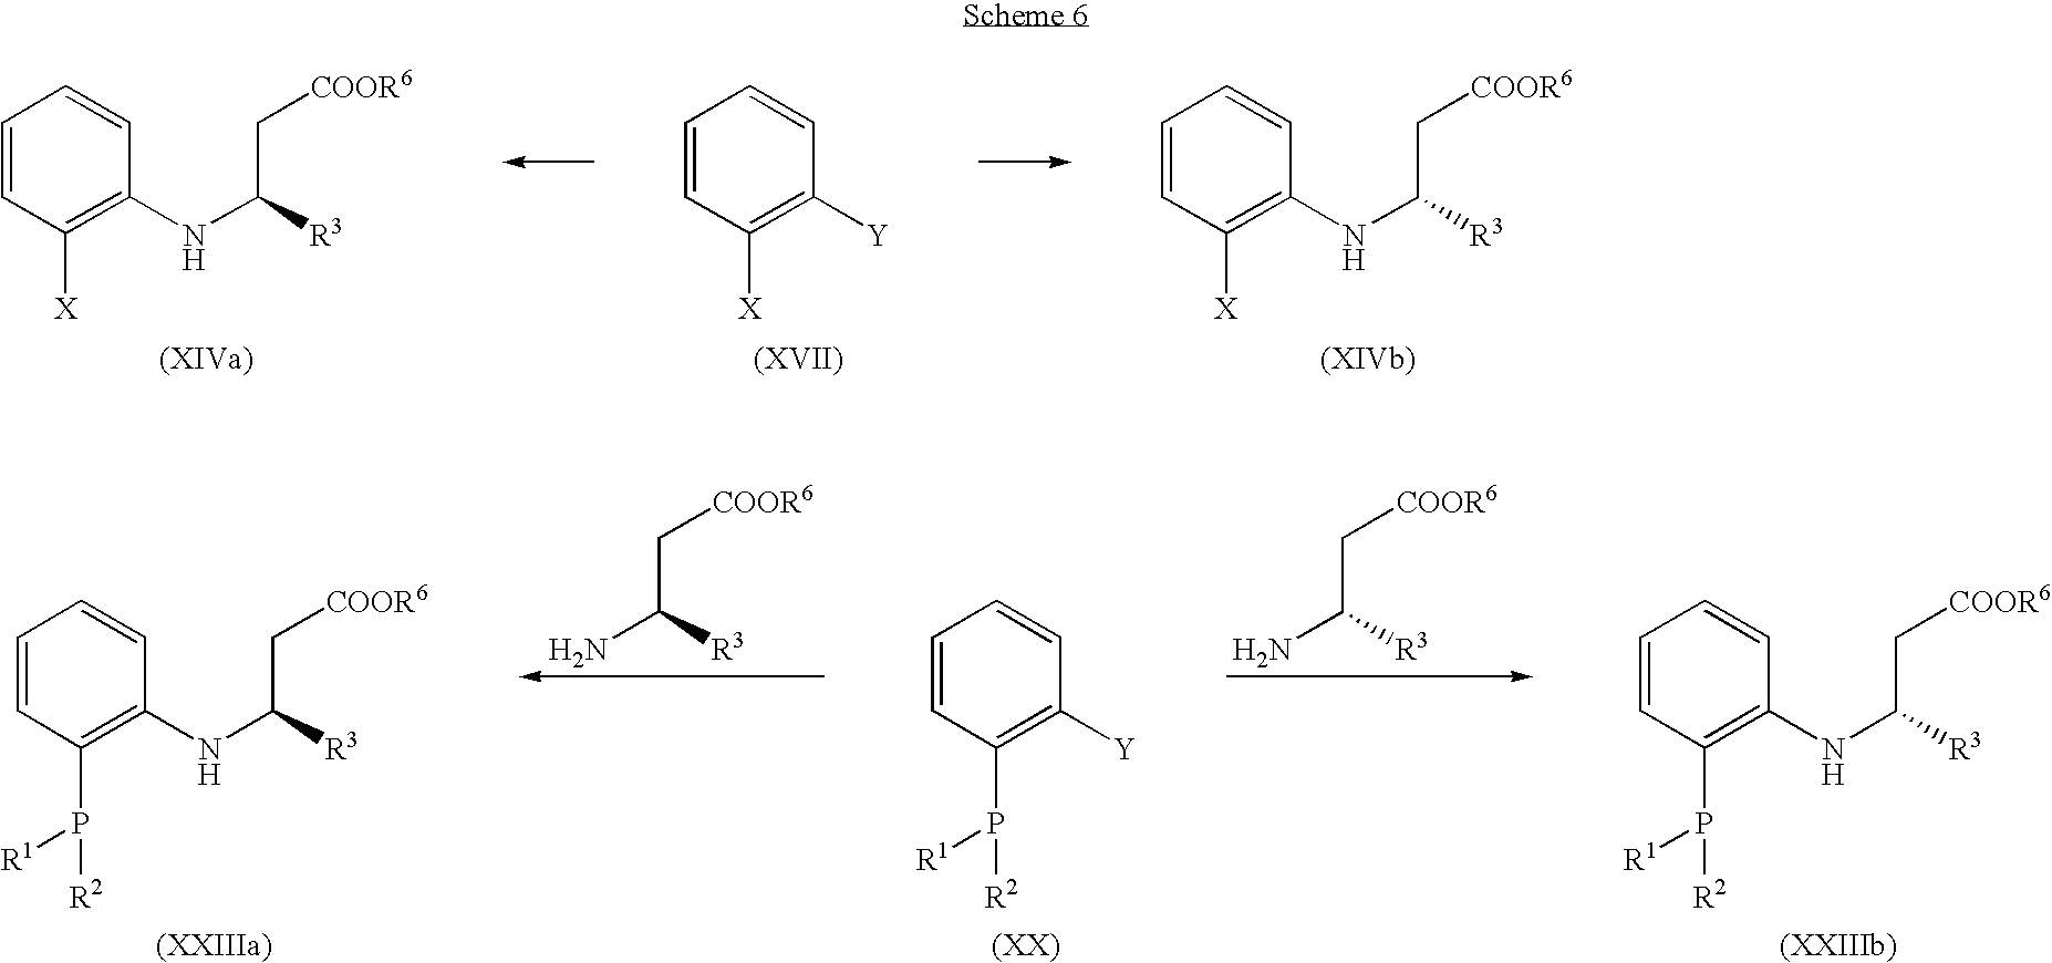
C1=CC([X])=C(NC([R3])C[COOR6])C=C1.C1=CC([X])=C([Y])C=C1.C1=CC([X])=C(NC([R3])C[COOR6])C=C1.C1=CC(P([R2])[R1])=C(NC([R3])C[COOR6])C=C1.C(C(N)[R3])[COOR6].C1=CC(P([R2])[R1])=C([Y])C=C1.C(C(N)[R3])[COOR6].C1=CC(P([R2])[R1])=C(NC([R3])C[COOR6])C=C1
